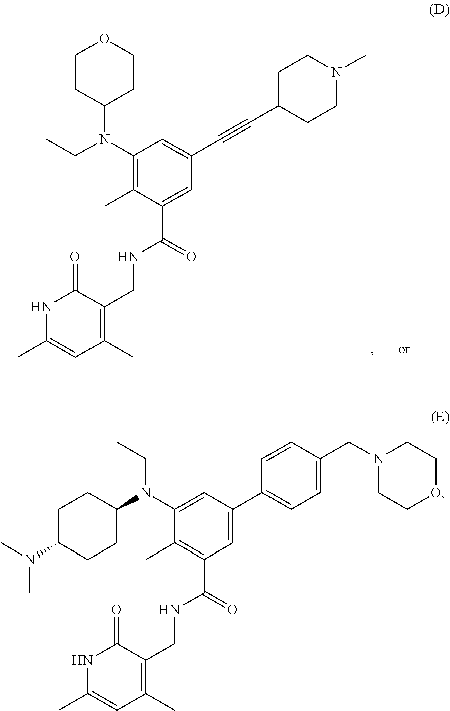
O1CCC(N(CC)C2=C(C)C(C(NCC3=C(C)C=C(C)NC3=O)=O)=CC(C#CC3CCN(C)CC3)=C2)CC1.CCN(C1CCC(N(C)C)CC1)C1=CC(C2=CC=C(CN3CCOCC3)C=C2)=CC(C(NCC2=C(C)C=C(C)NC2=O)=O)=C1C
